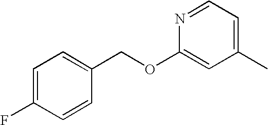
N1=CC=C(C)C=C1OCC1=CC=C(F)C=C1
